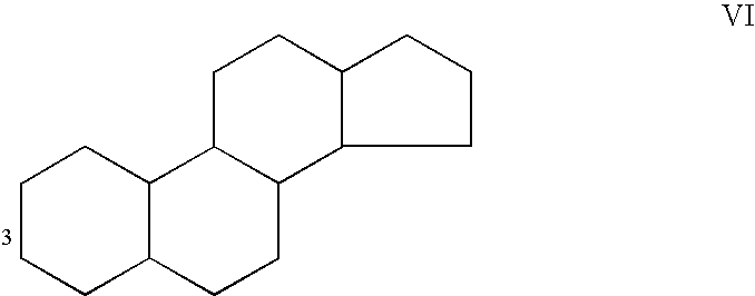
C1CCC2C(C1)C1C(CC2)C2CCCC2CC1
